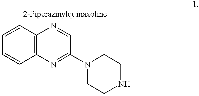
C12=C(C=CC=C1)N=CC(N1CCNCC1)=N2
